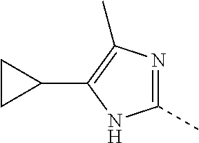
C1(C)=NC(C)=C(C2CC2)N1
